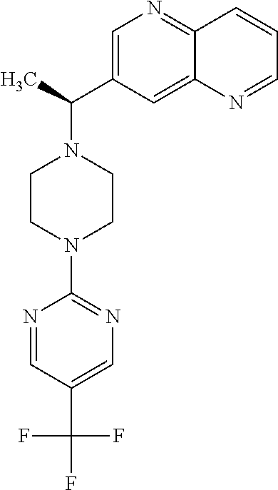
C1(C(F)(F)F)=CN=C(N2CCN(C(C)C3=CN=C4C(=C3)N=CC=C4)CC2)N=C1
